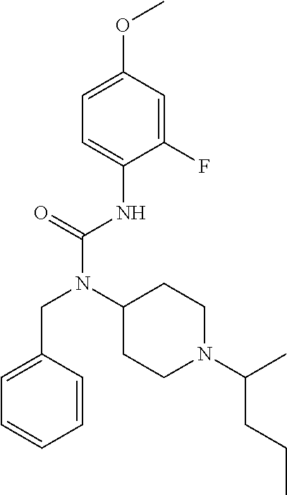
C1=C(OC)C=C(F)C(NC(N(C2CCN(C(C)CCC)CC2)CC2=CC=CC=C2)=O)=C1
